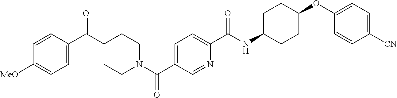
C1=C(C(C2CCN(C(C3=CC=C(C(NC4CCC(OC5=CC=C([CN])C=C5)CC4)=O)N=C3)=O)CC2)=O)C=CC([MeO])=C1
